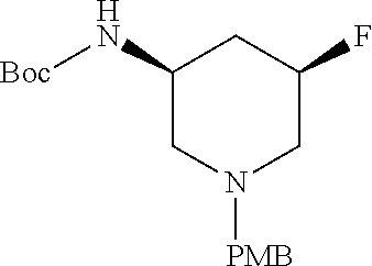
C1(N[Boc])CN([PMB])CC(F)C1
